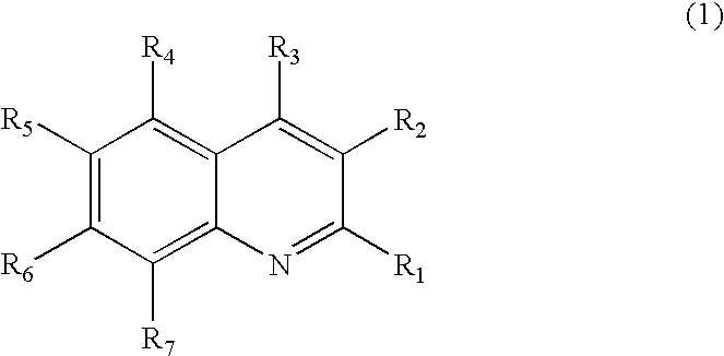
C1([R5])=C([R6])C([R7])=C2C(=C1[R4])C([R3])=C([R2])C([R1])=N2
